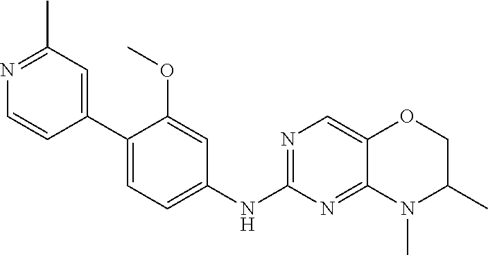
C1(C2=CC(C)=NC=C2)=CC=C(NC2=NC=C3C(=N2)N(C)C(C)CO3)C=C1OC
